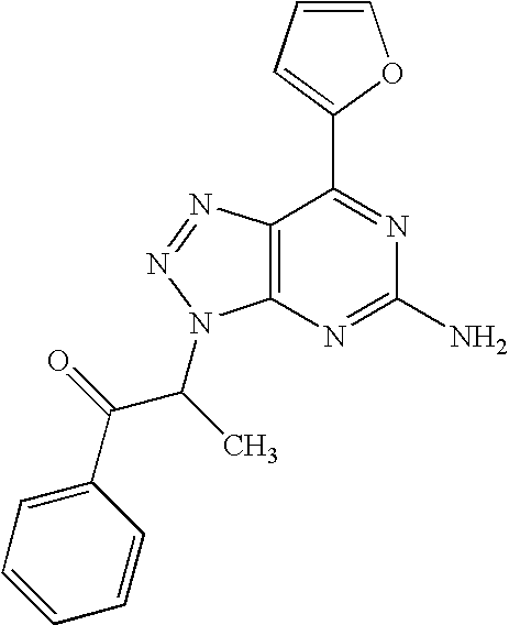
C1=CC=C(C2=NC(N)=NC3=C2N=NN3C(C(=O)C2=CC=CC=C2)C)O1
